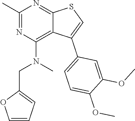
C1(C)=NC(N(C)CC2=CC=CO2)=C2C(=N1)SC=C2C1=CC=C(OC)C(OC)=C1
